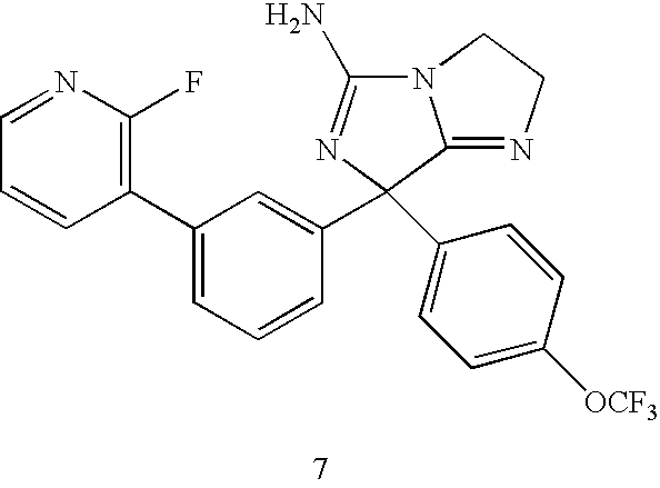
C1(C2=CC=CC(C3(C4=CC=C([OCF3])C=C4)N=C(N)N4C3=NCC4)=C2)=C(F)N=CC=C1
